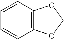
C1=CC=CC2=C1OCO2
